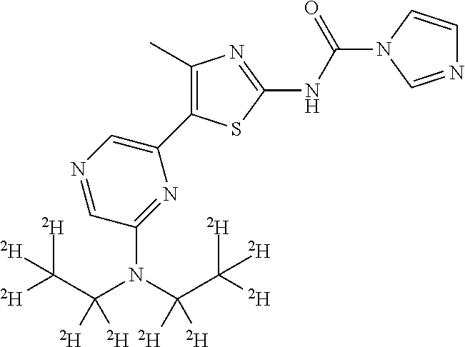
N1=CC(N(C(C([D])([D])[D])([D])[D])C(C([D])([D])[D])([D])[D])=NC(C2=C(C)N=C(NC(=O)N3C=CN=C3)S2)=C1
